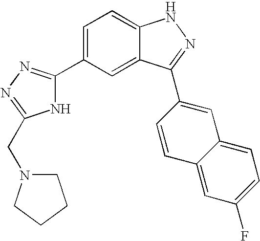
C1=C(C2=NN=C(CN3CCCC3)N2)C=C2C(=C1)NN=C2C1=CC2=CC=C(F)C=C2C=C1
